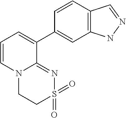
C1S(=O)(=O)N=C2N(C1)C=CC=C2C1=CC2=C(C=C1)C=NN2
